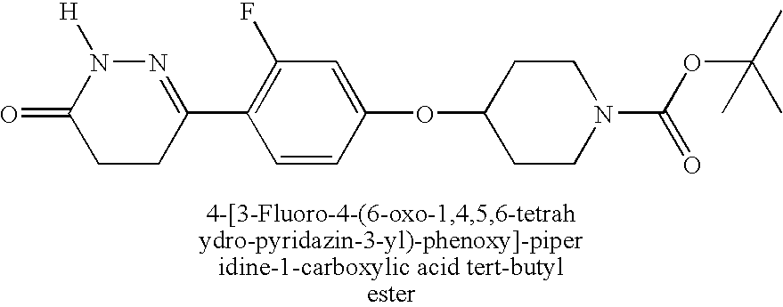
N1=C(C2=C(F)C=C(OC3CCN(C(=O)OC(C)(C)C)CC3)C=C2)CCC(=O)N1[H]
